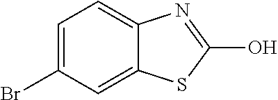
C1=C(Br)C=C2C(=C1)N=C(O)S2
